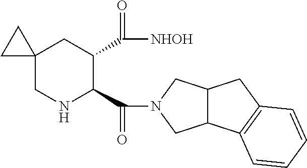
C12(CNC(C(N3CC4C(C3)CC3=C4C=CC=C3)=O)C(C([NHOH])=O)C1)CC2
